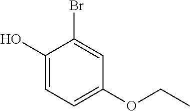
C1(O)=CC=C(OCC)C=C1Br
